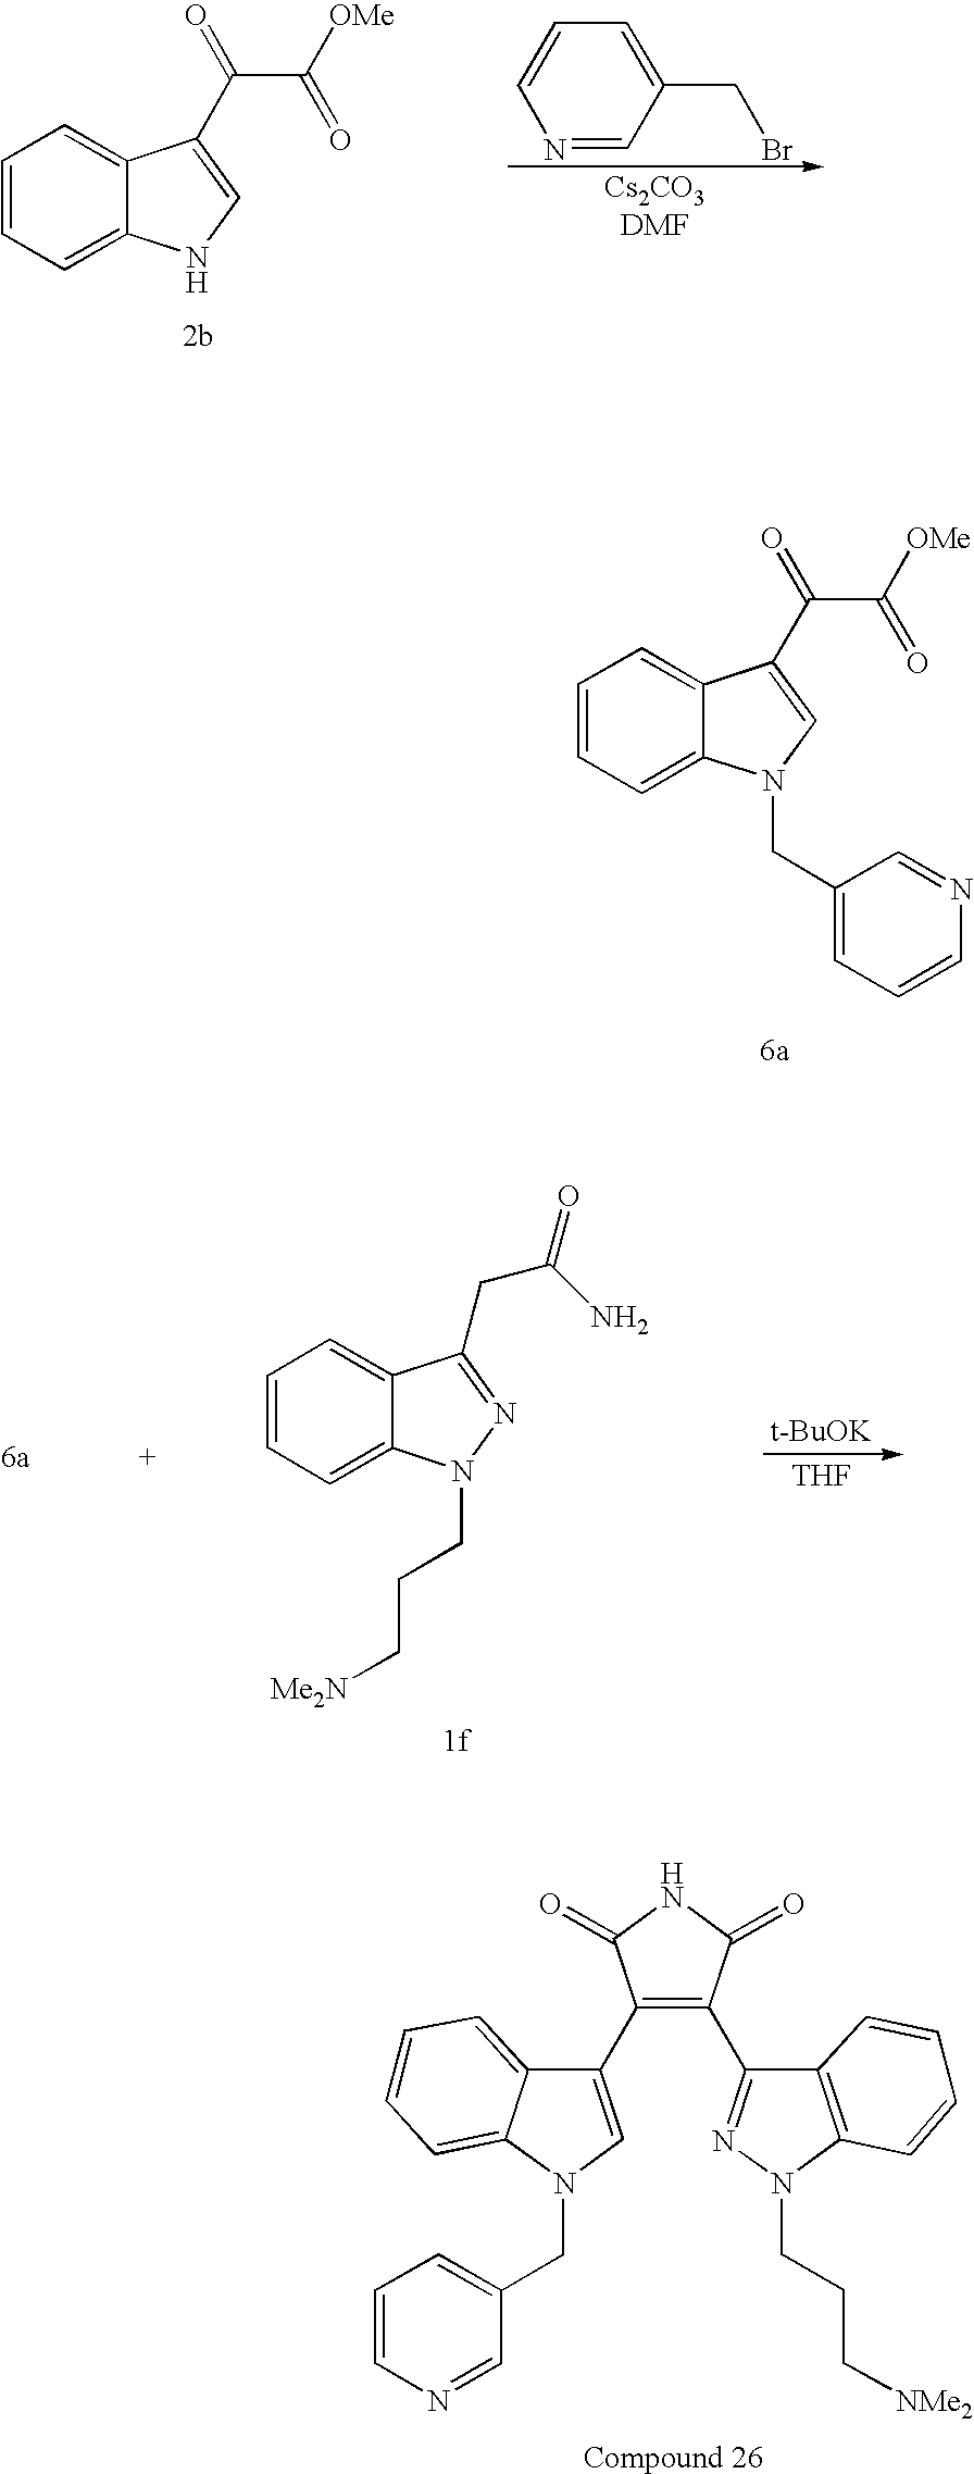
C1=CC=C2C(=C1)C(C(=O)C([OMe])=O)=CN2.N1=CC(CBr)=CC=C1.C1=CC=C2C(=C1)C(C(=O)C([OMe])=O)=CN2CC1=CC=CN=C1.C1=CC=C2C(=C1)C(CC(=O)N)=NN2CCC[Me2N].[t-BuOK].[THF].C12=C(N(CCC[NMe2])N=C1C1=C(C3=CN(CC4=CC=CN=C4)C4=CC=CC=C34)C(=O)NC1=O)C=CC=C2
